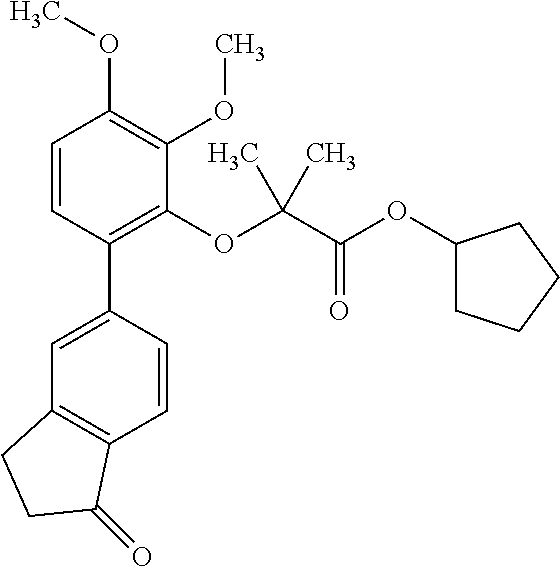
C1=C(C2=C(OC(C(OC3CCCC3)=O)(C)C)C(OC)=C(OC)C=C2)C=CC2=C1CCC2=O
